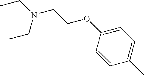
CCN(CCOC1=CC=C(C)C=C1)CC
